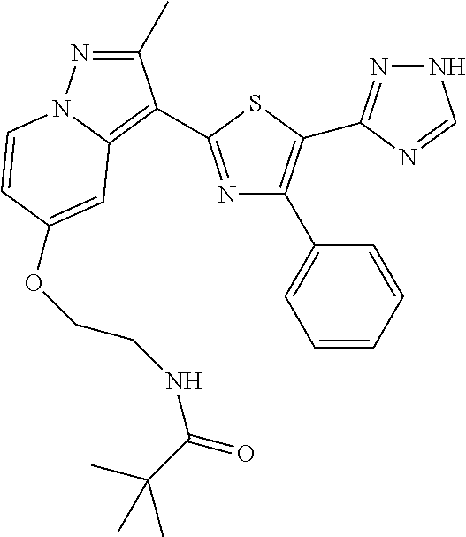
C1(C)=NN2C(=C1C1=NC(C3=CC=CC=C3)=C(C3=NNC=N3)S1)C=C(OCCNC(=O)C(C)(C)C)C=C2
